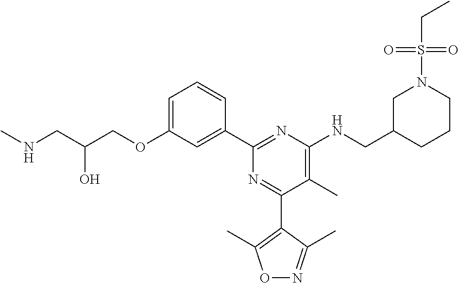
C1=C(OCC(CNC)O)C=C(C2=NC(NCC3CCCN(S(=O)(=O)CC)C3)=C(C)C(C3=C(C)ON=C3C)=N2)C=C1
